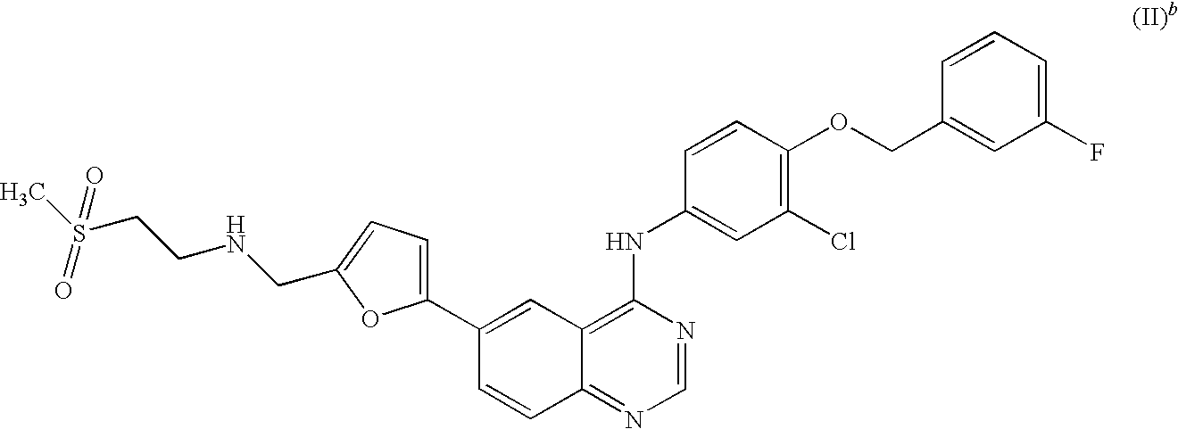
C12=NC=NC(NC3=CC(Cl)=C(OCC4=CC(F)=CC=C4)C=C3)=C1C=C(C1=CC=C(CNCCS(C)(=O)=O)O1)C=C2
